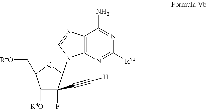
C12=C(N=C([R50])N=C1N)N(C1C(F)(C#C[H])C([R3O])C(C[R4O])[Q]1)C=N2
